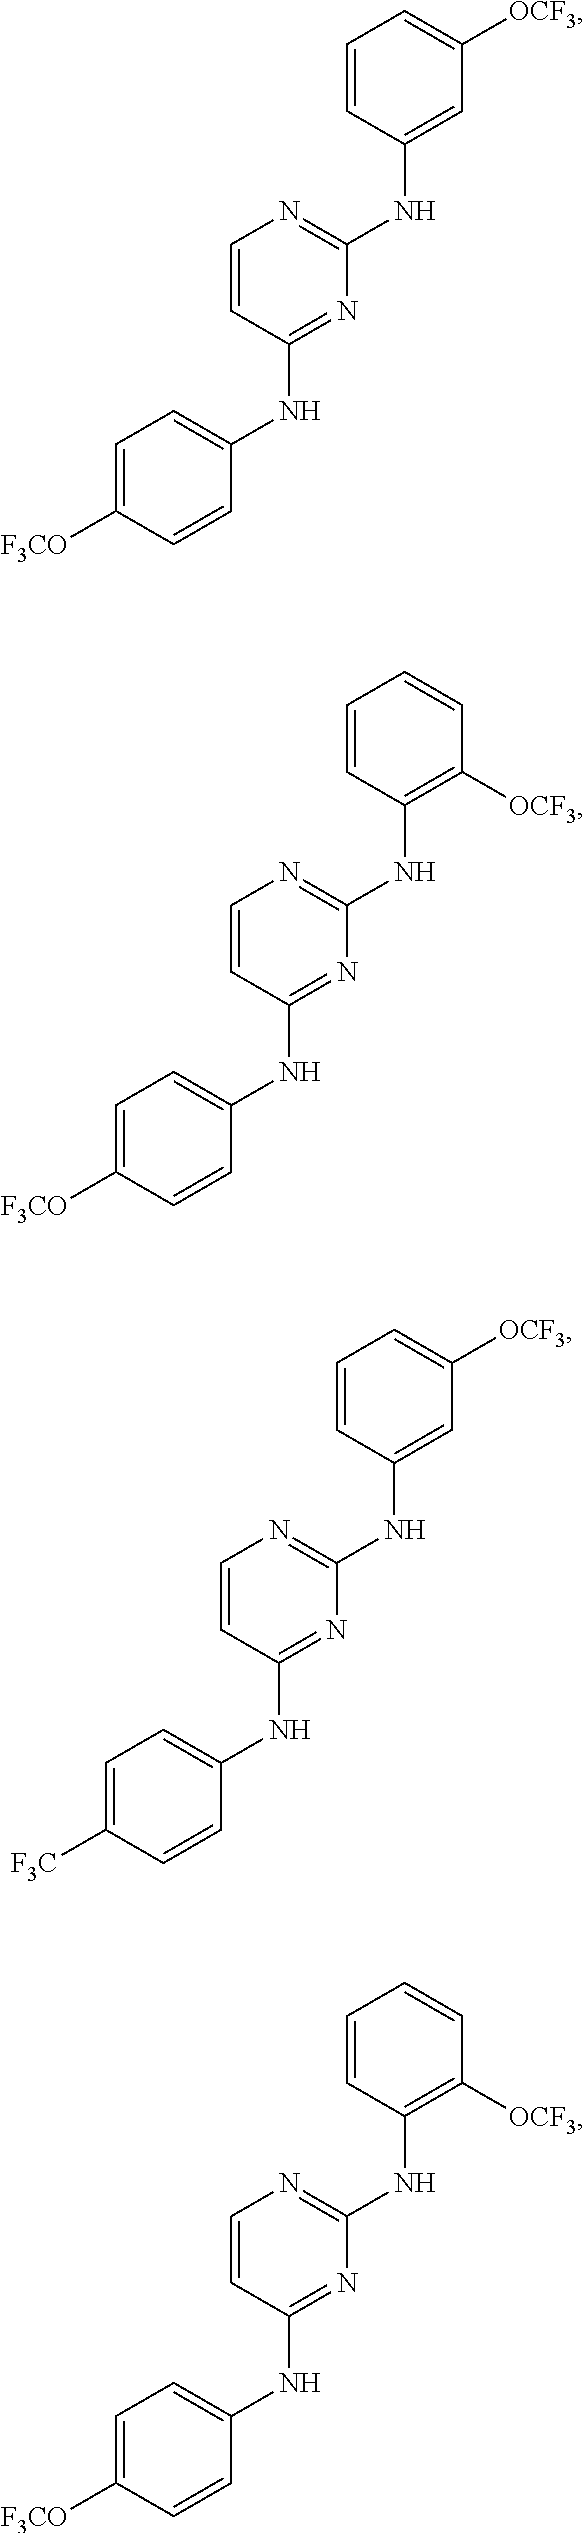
C1=CC(NC2=NC=CC(NC3=CC=C([F3CO])C=C3)=N2)=CC([OCF3])=C1.C1=CC(NC2=NC=CC(NC3=CC=C([F3CO])C=C3)=N2)=C([OCF3])C=C1.C1=CC(NC2=NC=CC(NC3=CC=C([F3C])C=C3)=N2)=CC([OCF3])=C1.C1=CC(NC2=NC=CC(NC3=CC=C([F3CO])C=C3)=N2)=C([OCF3])C=C1
